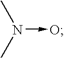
CN(C)->O
